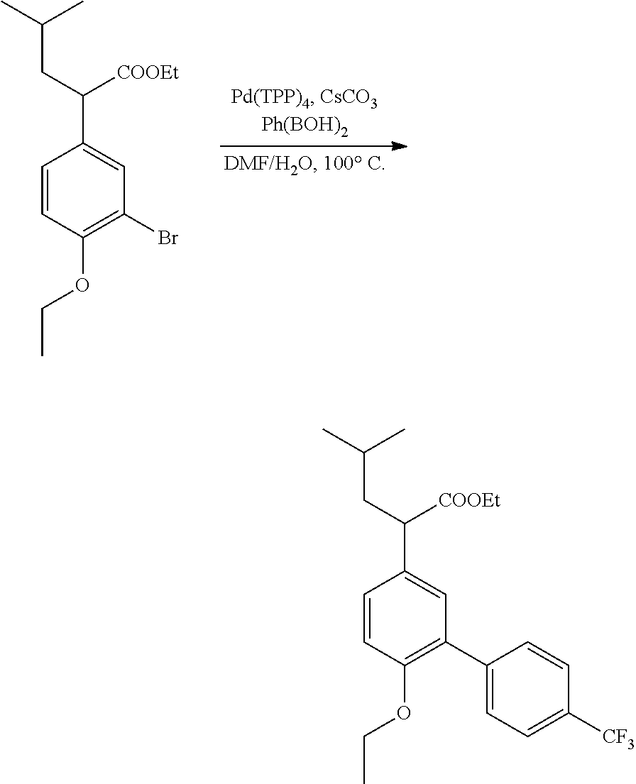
C1=CC(OCC)=C(Br)C=C1C(CC(C)C)[COOEt].C1=CC(OCC)=C(C2=CC=C([CF3])C=C2)C=C1C(CC(C)C)[COOEt]
